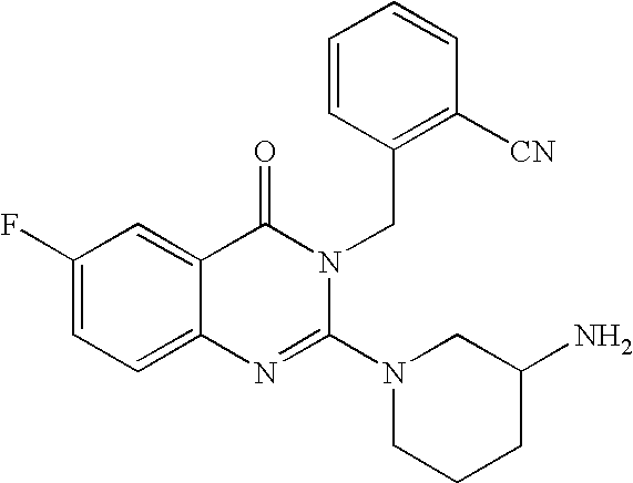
C1=CC(CN2C(=O)C3=CC(F)=CC=C3N=C2N2CCCC(N)C2)=C([CN])C=C1
